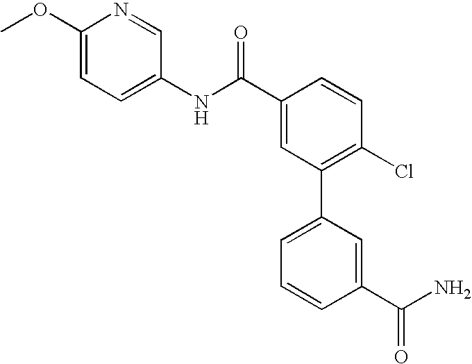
C1=CC(C(NC2=CC=C(OC)N=C2)=O)=CC(C2=CC=CC(C(N)=O)=C2)=C1Cl
